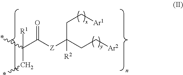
*C(C([Z]C(CC[Ar2])(CC[Ar1])[R2])=O)(C*)[R1]
